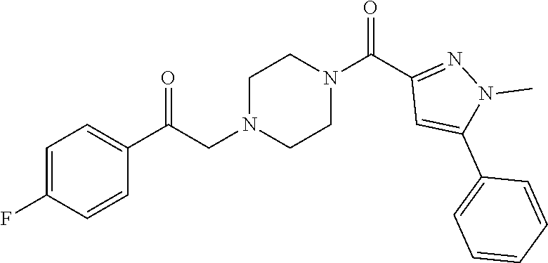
C1=C(F)C=CC(C(CN2CCN(C(C3=NN(C)C(C4=CC=CC=C4)=C3)=O)CC2)=O)=C1
